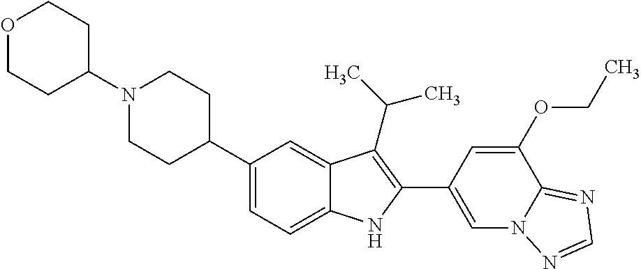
C1(N2CCC(C3=CC=C4C(=C3)C(C(C)C)=C(C3=CN5C(=NC=N5)C(OCC)=C3)N4)CC2)CCOCC1
